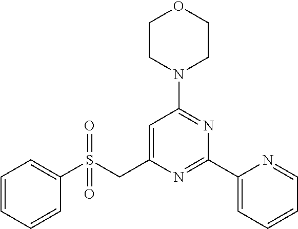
C1=C(CS(C2=CC=CC=C2)(=O)=O)N=C(C2=CC=CC=N2)N=C1N1CCOCC1
